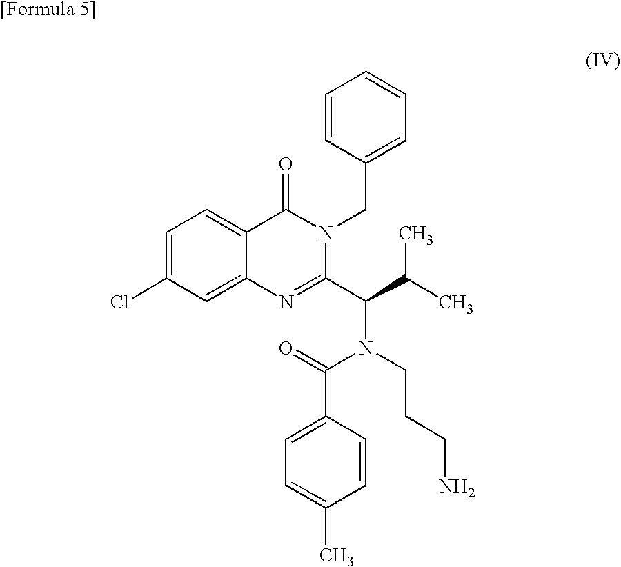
C1=C(Cl)C=C2C(=C1)C(=O)N(CC1=CC=CC=C1)C(C(C(C)C)N(CCCN)C(=O)C1=CC=C(C)C=C1)=N2
